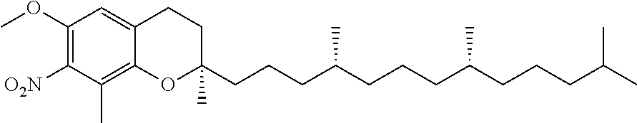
C1(OC)=C([O2N])C(C)=C2C(=C1)CCC(C)(CCCC(CCCC(CCCC(C)C)C)C)O2
